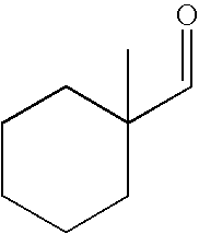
C1CCCC(C=O)(C)C1
